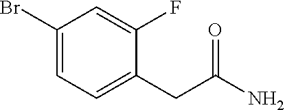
C1(Br)=CC=C(CC(N)=O)C(F)=C1
